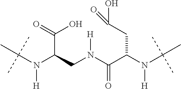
N(C(CN(C(C(N(C(C)(C)C)[H])CC(O)=O)=O)[H])C(=O)O)(C(C)(C)C)[H]
